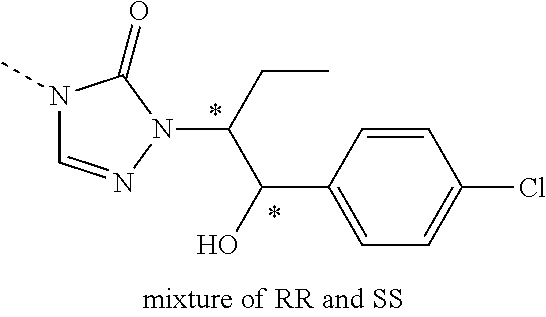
C1=CC(C(C(CC)N2N=CN(C)C2=O)O)=CC=C1Cl
